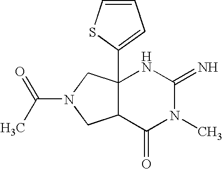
C12(C3=CC=CS3)C(C(=O)N(C)C(=N)N1)CN(C(=O)C)C2
